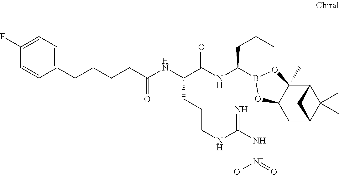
C12C3(C)C(CC(C1(C)C)C2)OB(C(NC(C(NC(=O)CCCCC1=CC=C(F)C=C1)CCCNC(N[N+]([O-])=O)=N)=O)CC(C)C)O3
